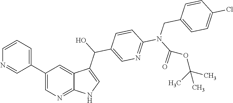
C1(C2=CC=CN=C2)=CN=C2C(=C1)C(C(C1=CN=C(N(C(=O)OC(C)(C)C)CC3=CC=C(Cl)C=C3)C=C1)O)=CN2
